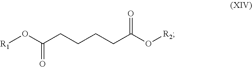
C(CCCCC(O[R2])=O)(O[R1])=O
